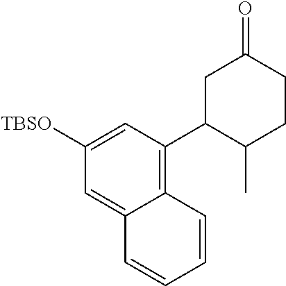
C1C(C2=C3C(=CC([TBSO])=C2)C=CC=C3)C(C)CCC1=O
